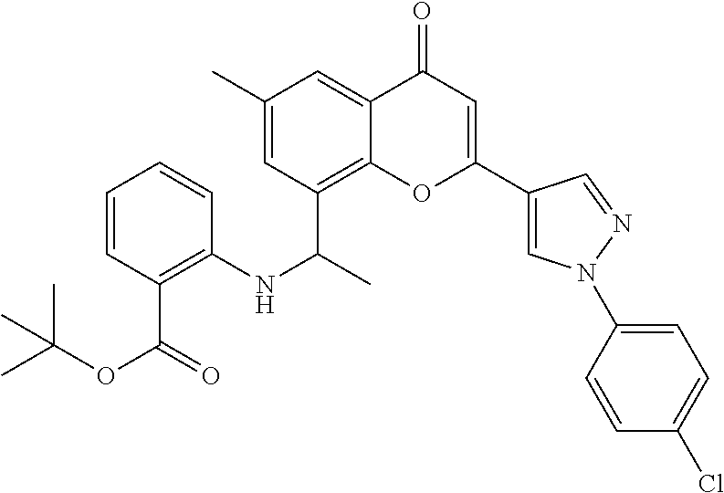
C1=CC(C(=O)OC(C)(C)C)=C(NC(C)C2=C3C(=CC(C)=C2)C(=O)C=C(C2=CN(C4=CC=C(Cl)C=C4)N=C2)O3)C=C1
